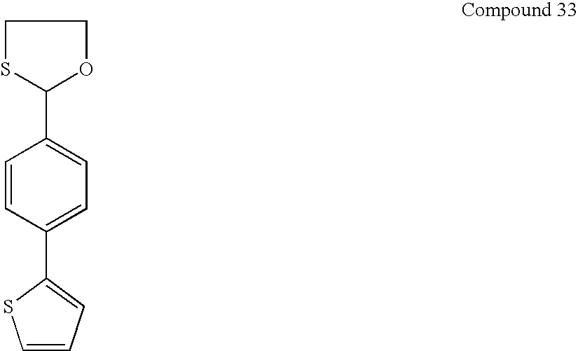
C1SC(C2=CC=C(C3=CC=CS3)C=C2)OC1
